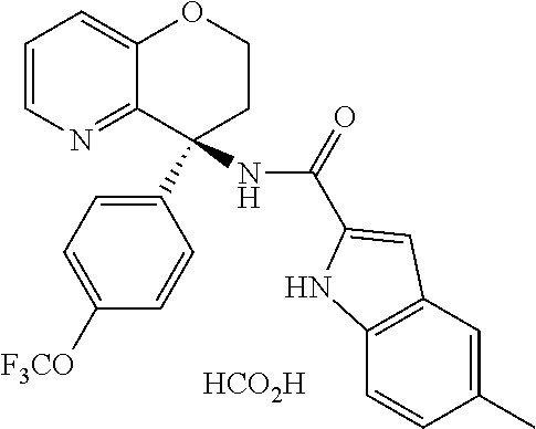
[HCO2H].C12=NC=CC=C1OCCC2(C1=CC=C([F3CO])C=C1)NC(=O)C1=CC2=C(C=CC(C)=C2)N1
